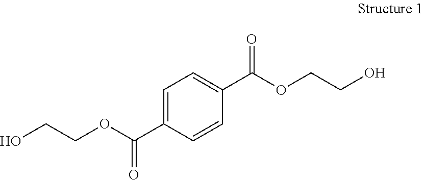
OCCOC(C1=CC=C(C(OCCO)=O)C=C1)=O
